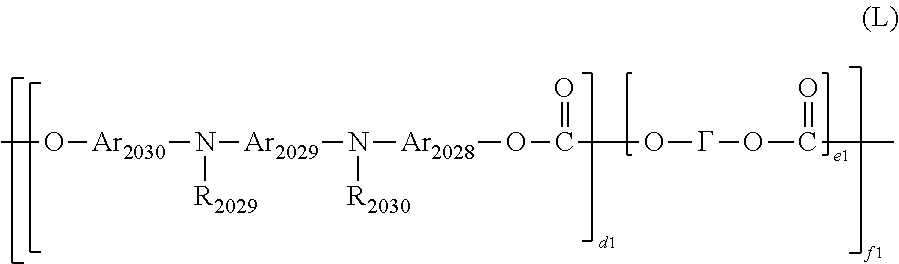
CO[Ar2030]N([R2029])[Ar2029]N([R2030])[Ar2028]OC(O[G]OC(C)=O)=O
